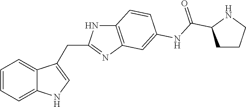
C1=CC=C2C(=C1)C(CC1=NC3=C(N1)C=CC(NC(=O)C1CCCN1)=C3)=CN2
